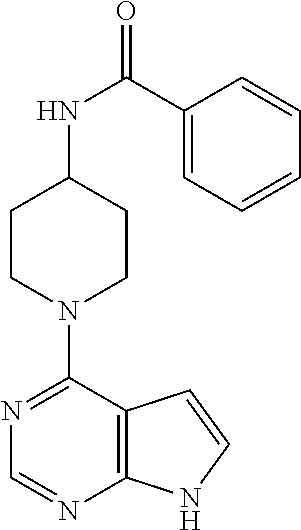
C1CN(C2=NC=NC3=C2C=CN3)CCC1NC(=O)C1=CC=CC=C1
